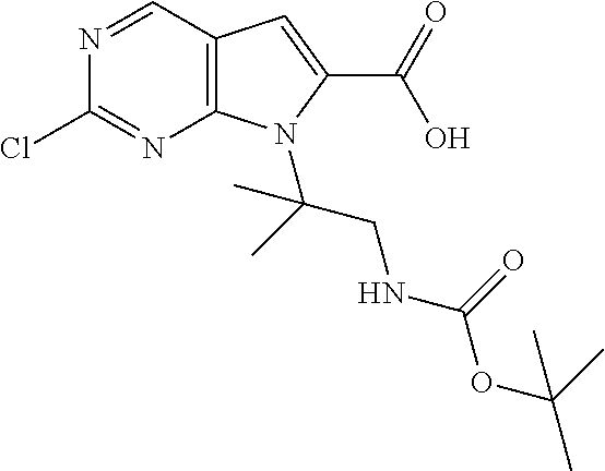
C12=C(C=NC(Cl)=N1)C=C(C(=O)O)N2C(C)(CNC(OC(C)(C)C)=O)C
